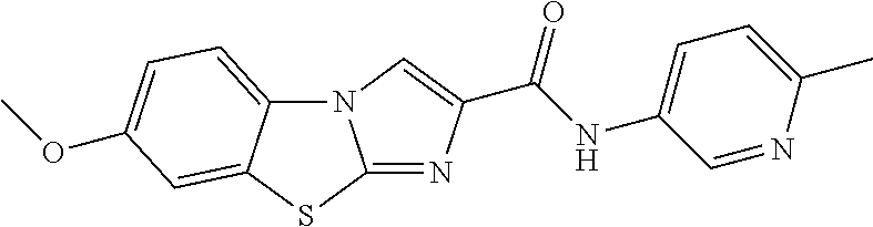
N12C3=CC=C(OC)C=C3SC1=NC(C(=O)NC1=CC=C(C)N=C1)=C2
